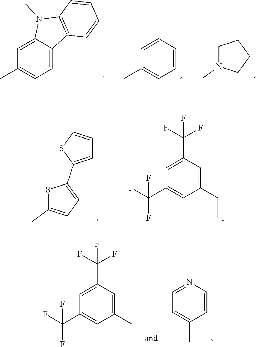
C1N(C)CCC1.C1=CC=CC=C1C.C1=C2C(=CC=C1C)C1=C(N2C)C=CC=C1.C1=C(C(F)(F)F)C=C(CC)C=C1C(F)(F)F.S1C(C)=CC=C1C1=CC=CS1.C1=NC=CC(C)=C1.C1=C(C(F)(F)F)C=C(C)C=C1C(F)(F)F
